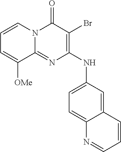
C12=NC(NC3=CC=C4C(=C3)C=CC=N4)=C(Br)C(=O)N1C=CC=C2[OMe]
